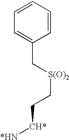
C1=CC=CC(C[S(O)2]CC[CH*][*HN])=C1
